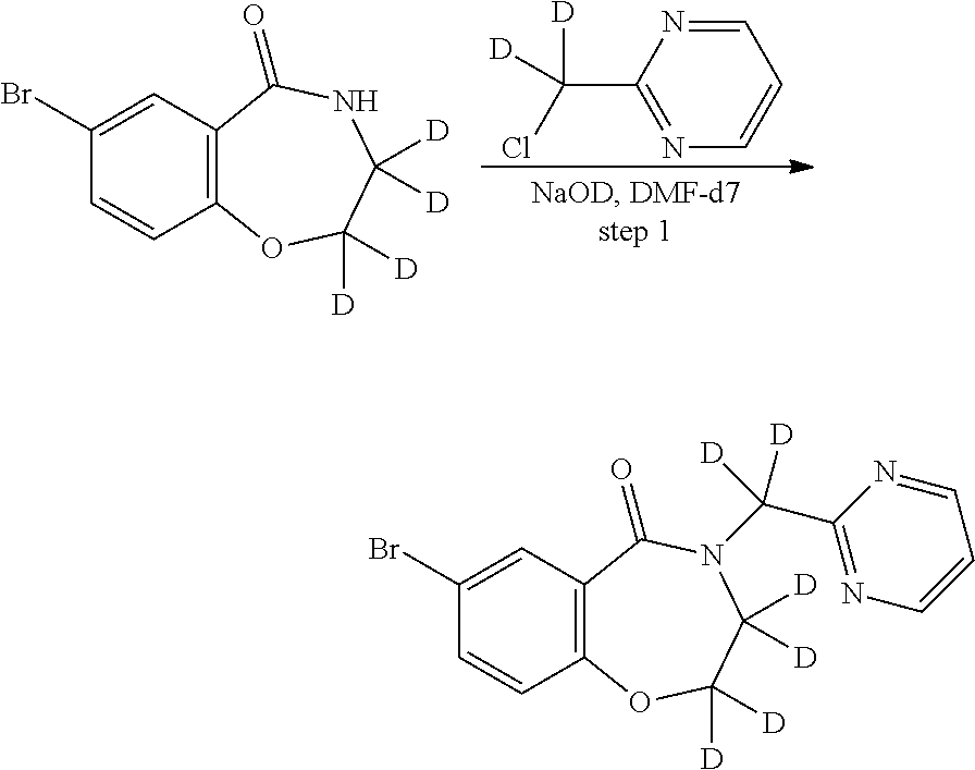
ClC(C1=NC=CC=N1)([D])[D].C1(Br)=CC2=C(C=C1)OC([D])([D])C([D])([D])NC2=O.C1(Br)=CC2=C(C=C1)OC([D])([D])C([D])([D])N(C(C1=NC=CC=N1)([D])[D])C2=O
